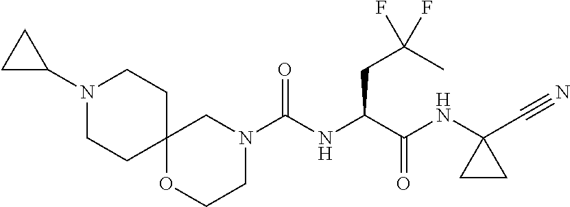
N1(C(NC(C(NC2(C#N)CC2)=O)CC(C)(F)F)=O)CC2(OCC1)CCN(C1CC1)CC2
